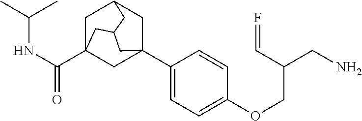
C1C2(C(NC(C)C)=O)CC3(C4=CC=C(OCC(CN)C=F)C=C4)CC1CC(C2)C3
